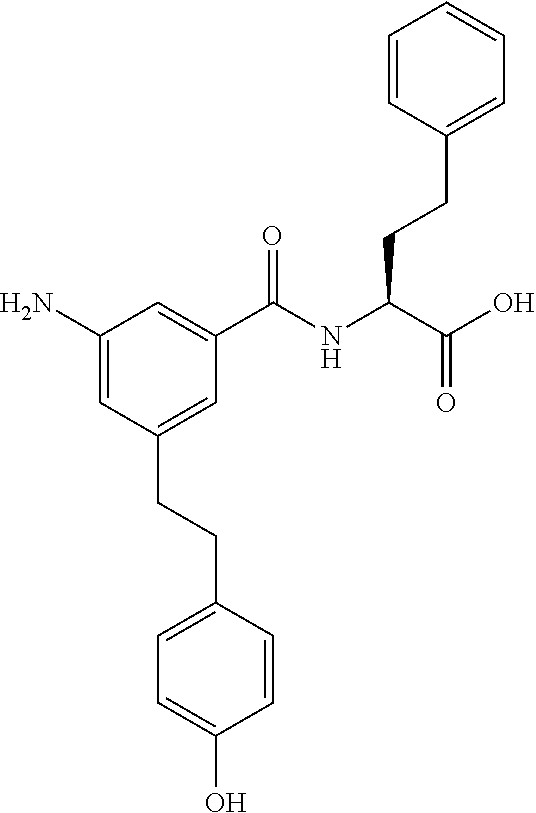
C1(N)=CC(CCC2=CC=C(O)C=C2)=CC(C(NC(C(O)=O)CCC2=CC=CC=C2)=O)=C1
